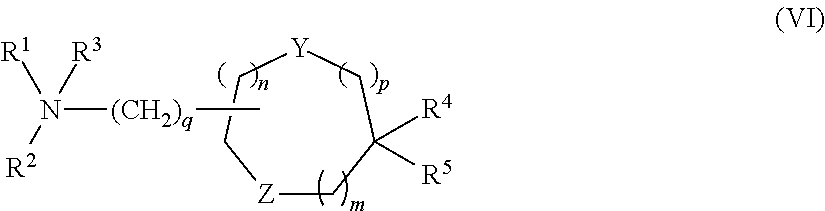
[R3]N([R1])([R2])[(CH2)q]C.[Z]1CC([R4])([R5])C[Y]CC1
